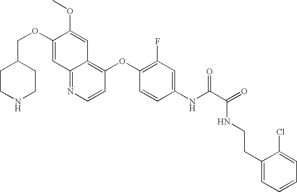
C12=NC=CC(OC3=C(F)C=C(NC(C(=O)NCCC4=CC=CC=C4Cl)=O)C=C3)=C1C=C(OC)C(OCC1CCNCC1)=C2
